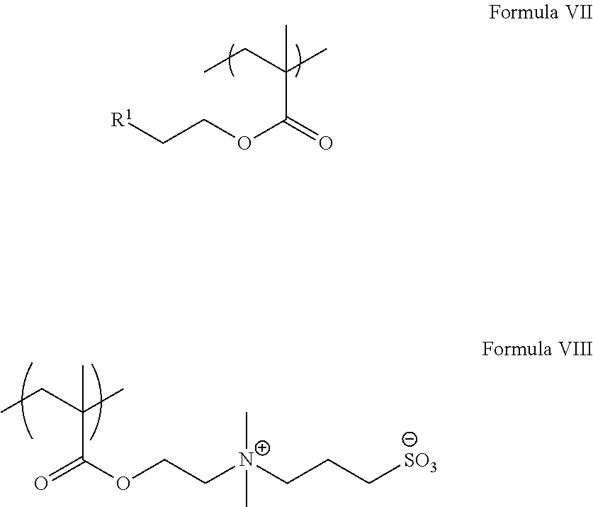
CCC(C)(C)C(=O)OCC[R1].CCC(C)(C)C(OCC[N+](CCC[SO3])(C)C)=O
